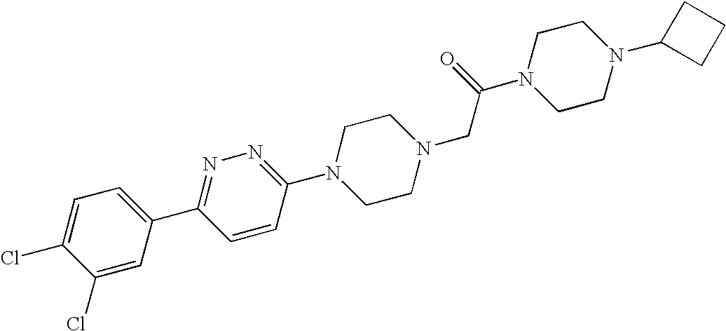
C1(Cl)=CC(C2=NN=C(N3CCN(CC(N4CCN(C5CCC5)CC4)=O)CC3)C=C2)=CC=C1Cl
